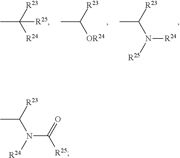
CC([R23])N([R24])C(=O)[R25].CC([R23])([R24])[R25].CC([R23])N([R25])[R24].CC([R23])[OR24]
